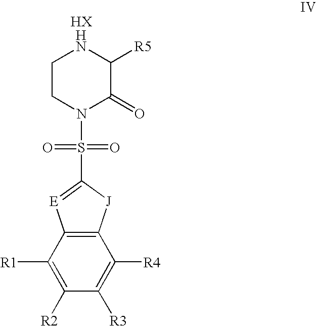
N1CCN(S(C2=[E]C3=C([J]2)C([R4])=C([R3])C([R2])=C3[R1])(=O)=O)C(=O)C1[R5]
